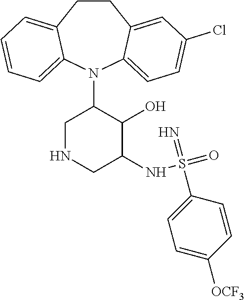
C12=CC=CC=C1N(C1CNCC(NS(=O)(=N)C3=CC=C([OCF3])C=C3)C1O)C1=CC=C(Cl)C=C1CC2
